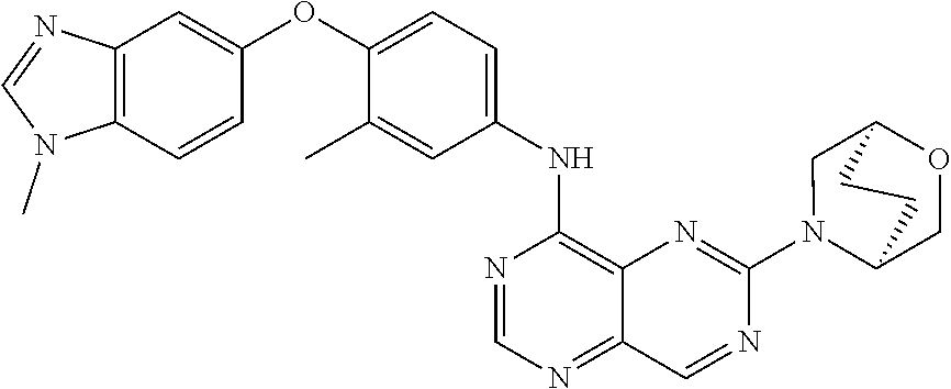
C12=C(C=CC(OC3=CC=C(NC4=C5C(=NC=N4)C=NC(N4C6COC(C4)CC6)=N5)C=C3C)=C1)N(C)C=N2
